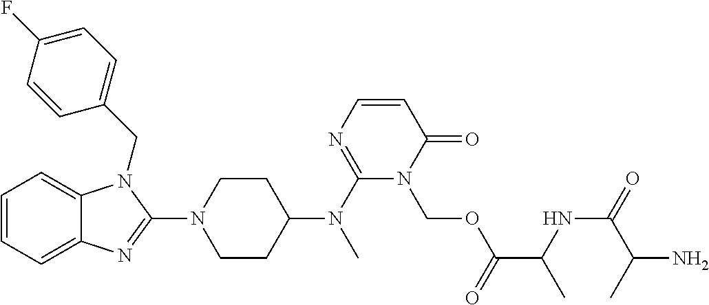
C1=CC=C2C(=C1)N(CC1=CC=C(F)C=C1)C(N1CCC(N(C3=NC=CC(=O)N3COC(C(NC(=O)C(C)N)C)=O)C)CC1)=N2
